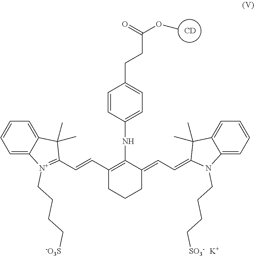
[CD].C1=CC=C2C(=C1)C(C)(C)C(C=CC1=C(NC3=CC=C(CCC(=O)OC)C=C3)C(=CC=C3N(CCCC[SO3-])C4=CC=CC=C4C3(C)C)CCC1)=[N+]2CCCC[-O3S].[K]
